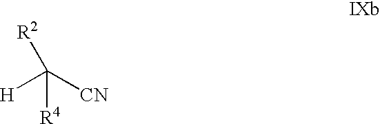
[H]C([CN])([R2])[R4]
